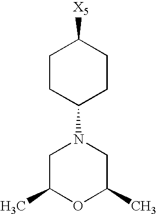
C1C(C)OC(C)CN1C1CCC([X5])CC1
